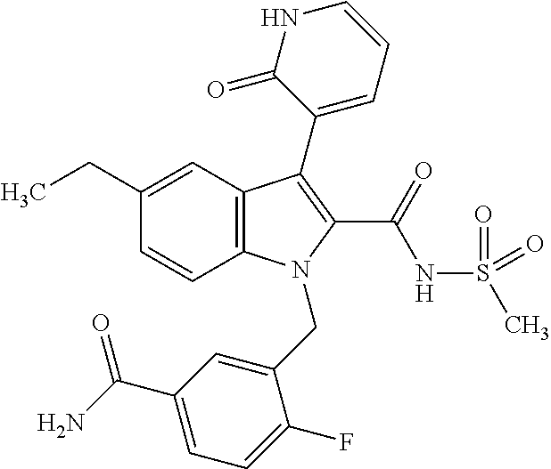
C1(CC)=CC2=C(C=C1)N(CC1=CC(C(N)=O)=CC=C1F)C(C(NS(C)(=O)=O)=O)=C2C1=CC=CNC1=O
